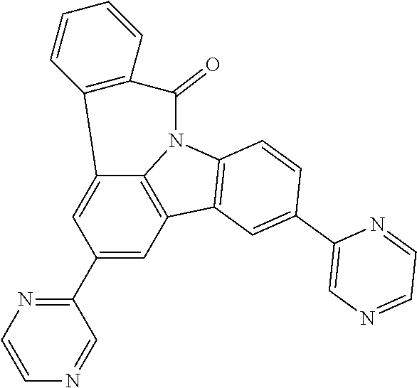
C12=CC(C3=NC=CN=C3)=CC3=C1N(C1=C3C=C(C3=CN=CC=N3)C=C1)C(=O)C1=C2C=CC=C1
